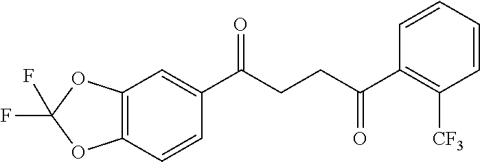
C12=C(C=CC(C(CCC(C3=C([CF3])C=CC=C3)=O)=O)=C1)OC(F)(F)O2
